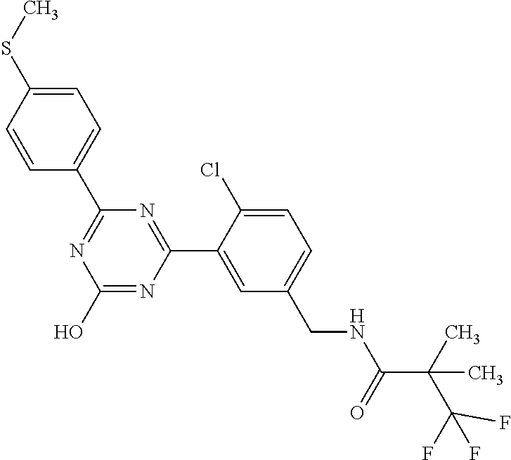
C1(C2=NC(O)=NC(C3=CC(CNC(C(C(F)(F)F)(C)C)=O)=CC=C3Cl)=N2)=CC=C(SC)C=C1
